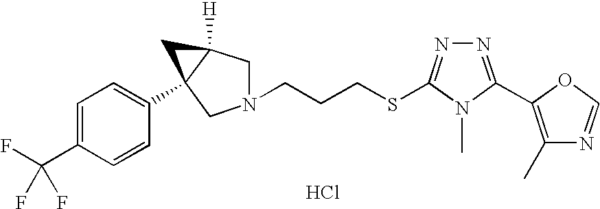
N1(CCCSC2=NN=C(C3=C(C)N=CO3)N2C)CC2([H])C(C3=CC=C(C(F)(F)F)C=C3)(C1)C2.Cl
